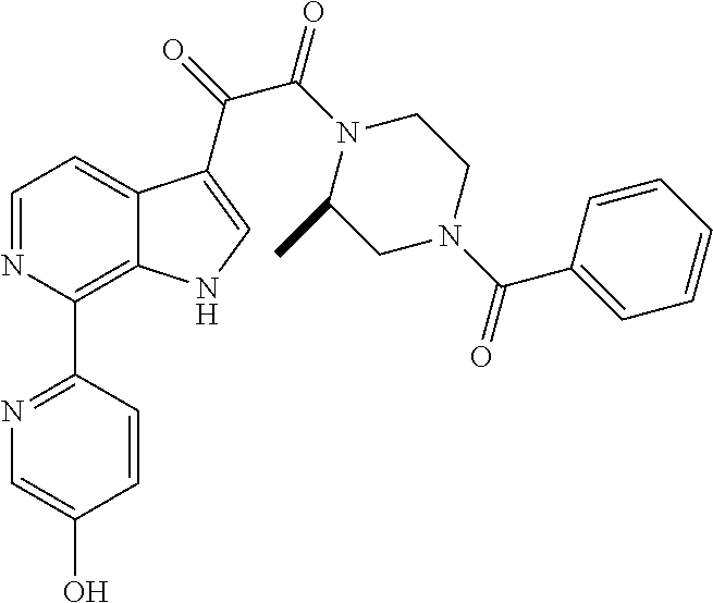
C1=NC(C2=NC=C(O)C=C2)=C2C(=C1)C(C(=O)C(N1C(C)CN(C(C3=CC=CC=C3)=O)CC1)=O)=CN2
